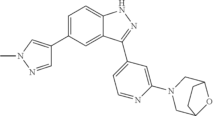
C1=C(C2=CN(C)N=C2)C=C2C(=C1)NN=C2C1=CC=NC(N2CC3OC(C2)CC3)=C1
